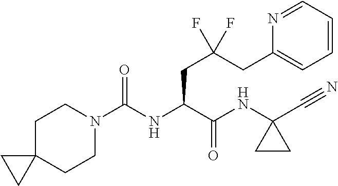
C12(CCN(C(NC(C(NC3(C#N)CC3)=O)CC(CC3=CC=CC=N3)(F)F)=O)CC1)CC2
